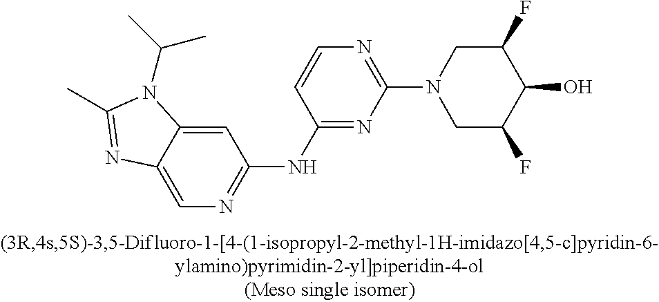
C1(NC2=NC=C3C(=C2)N(C(C)C)C(C)=N3)=NC(N2CC(F)C(O)C(F)C2)=NC=C1
